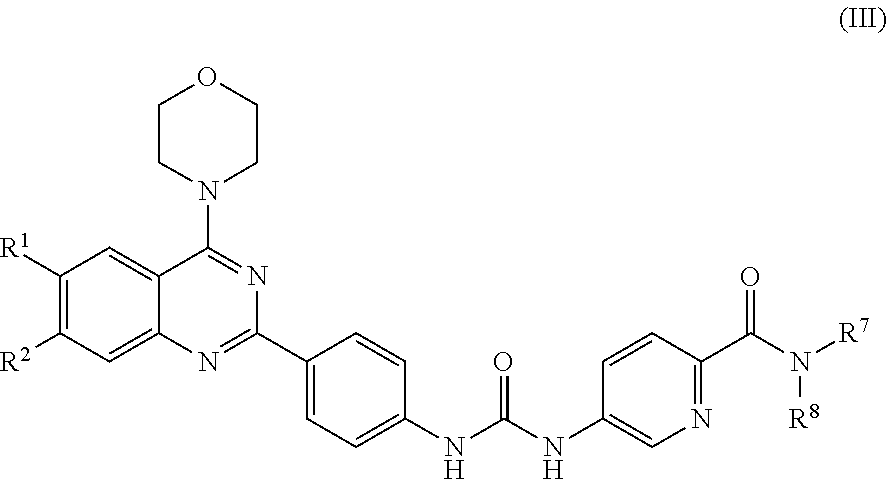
C1([R1])=C([R2])C=C2C(=C1)C(N1CCOCC1)=NC(C1=CC=C(NC(NC3=CN=C(C(N([R7])[R8])=O)C=C3)=O)C=C1)=N2
